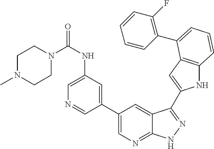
C1(C2=CN=C3C(=C2)C(C2=CC4=C(N2)C=CC=C4C2=C(F)C=CC=C2)=NN3)=CC(NC(N2CCN(C)CC2)=O)=CN=C1
